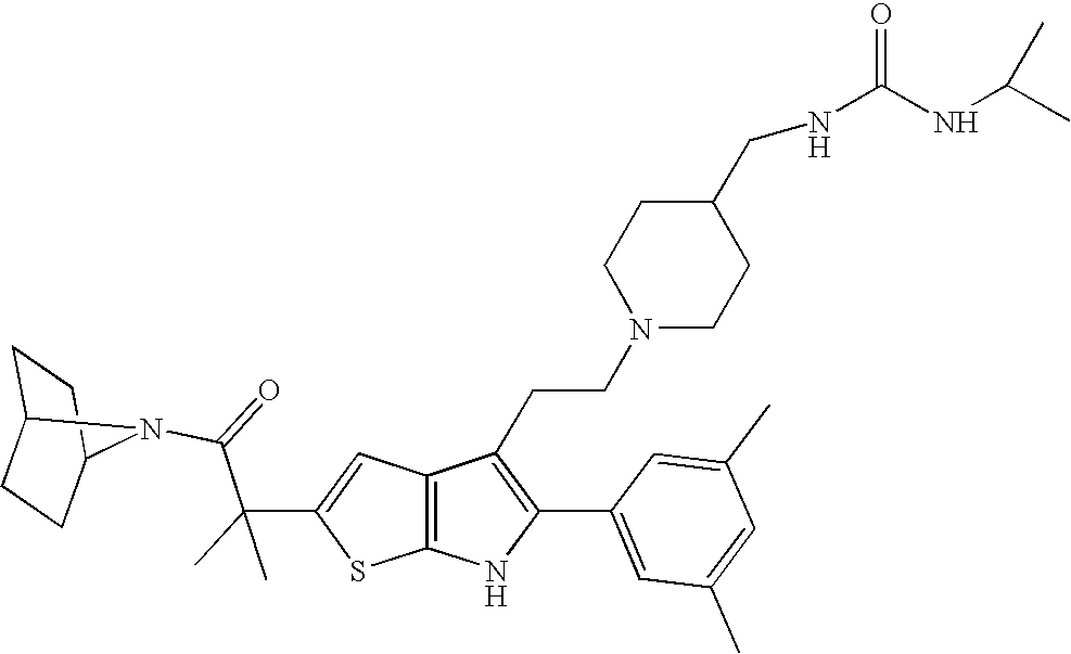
C1C2CCC(C1)N2C(=O)C(C1=CC2=C(S1)NC(C1=CC(C)=CC(C)=C1)=C2CCN1CCC(CNC(NC(C)C)=O)CC1)(C)C
